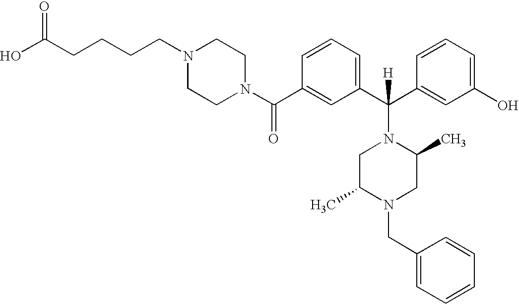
C1(C(N2CCN(CCCCC(O)=O)CC2)=O)=CC(C(C2=CC(O)=CC=C2)([H])N2CC(C)N(CC3=CC=CC=C3)CC2C)=CC=C1
